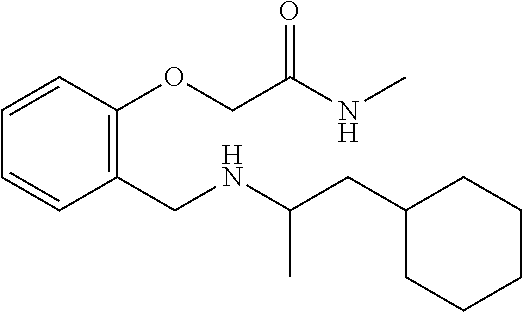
C1(OCC(=O)NC)=C(CNC(CC2CCCCC2)C)C=CC=C1
